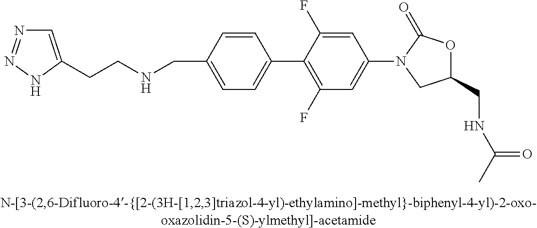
N(CC1=CC=C(C2=C(F)C=C(N3CC(CNC(C)=O)OC3=O)C=C2F)C=C1)CCC1=CN=NN1
